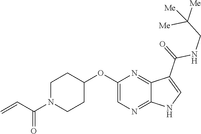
C1N(C(C=C)=O)CCC(OC2=CN=C3C(=N2)C(C(=O)NCC([Me])([Me])[Me])=CN3)C1
